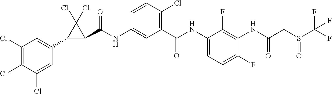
C1(C2=CC(Cl)=C(Cl)C(Cl)=C2)C(C(NC2=CC(C(NC3=CC=C(F)C(NC(CS(C(F)(F)F)=O)=O)=C3F)=O)=C(Cl)C=C2)=O)C1(Cl)Cl
